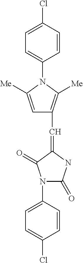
C1=C(N2C(=O)NC(=CC3=C([Me])N(C4=CC=C(Cl)C=C4)C([Me])=C3)C2=O)C=CC(Cl)=C1
